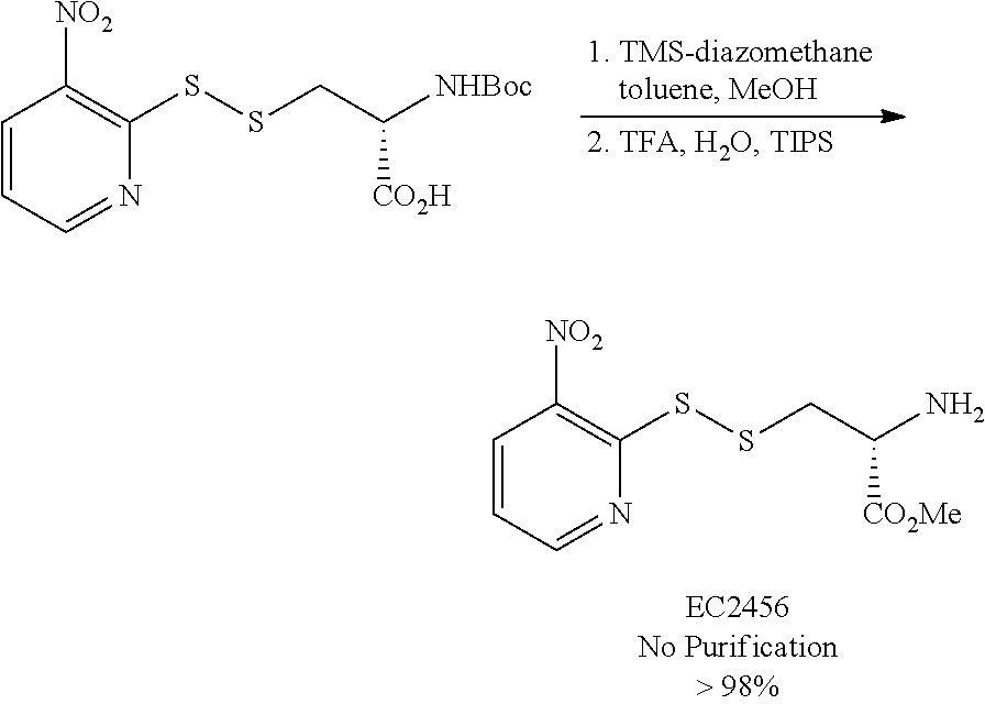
C1([NO2])=C(SSCC([NHBoc])[CO2H])N=CC=C1.C(CSSC1=C([NO2])C=CC=N1)(N)[CO2Me]
